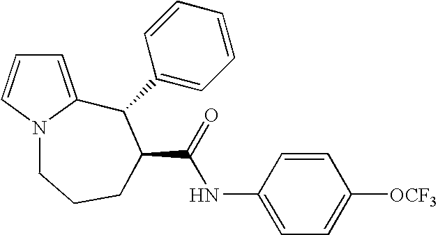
C1=C2N(C=C1)CCCC(C(=O)NC1=CC=C([OCF3])C=C1)C2C1=CC=CC=C1
